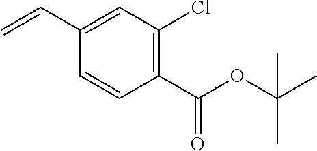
C1(C=C)=CC(Cl)=C(C(=O)OC(C)(C)C)C=C1
